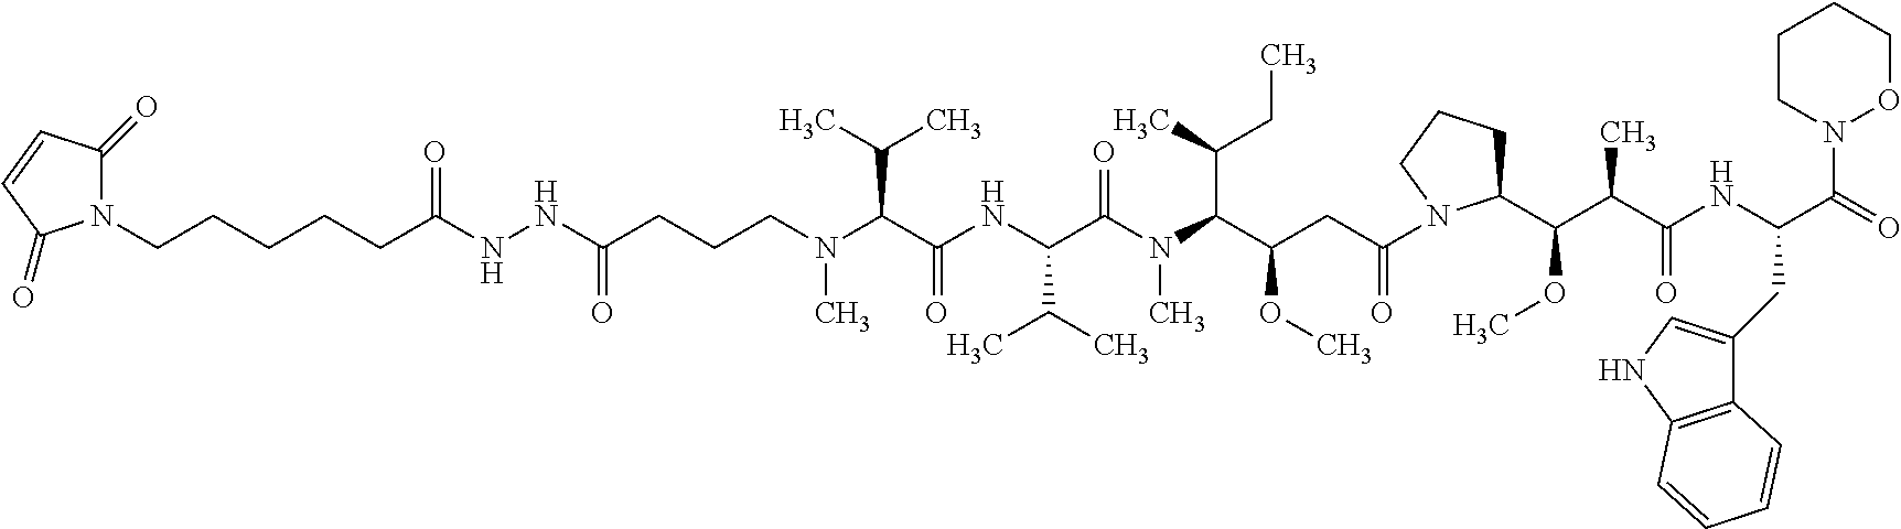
C(C(NC(C(N(C(C(CC(=O)N1C(C(C(C(NC(C(N2OCCCC2)=O)CC2=CNC3=C2C=CC=C3)=O)C)OC)CCC1)OC)C(C)CC)C)=O)C(C)C)=O)(C(C)C)N(C)CCCC(NNC(CCCCCN1C(=O)C=CC1=O)=O)=O
